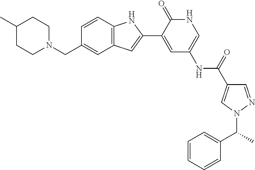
C(C1=CC2=C(C=C1)NC(C1=CC(NC(C3=CN(C(C)C4=CC=CC=C4)N=C3)=O)=CNC1=O)=C2)N1CCC(C)CC1
